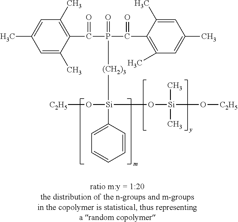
C1=C(C)C(C(=O)P(=O)(C(=O)C2=C(C)C=C(C)C=C2C)[(CH2)3][Si](O[C2H5])(O[Si](C)(C)O[C2H5])C2=CC=CC=C2)=C(C)C=C1C
